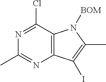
N1=C(Cl)C2=C(N=C1C)C(I)=C(C)N2[BOM]
